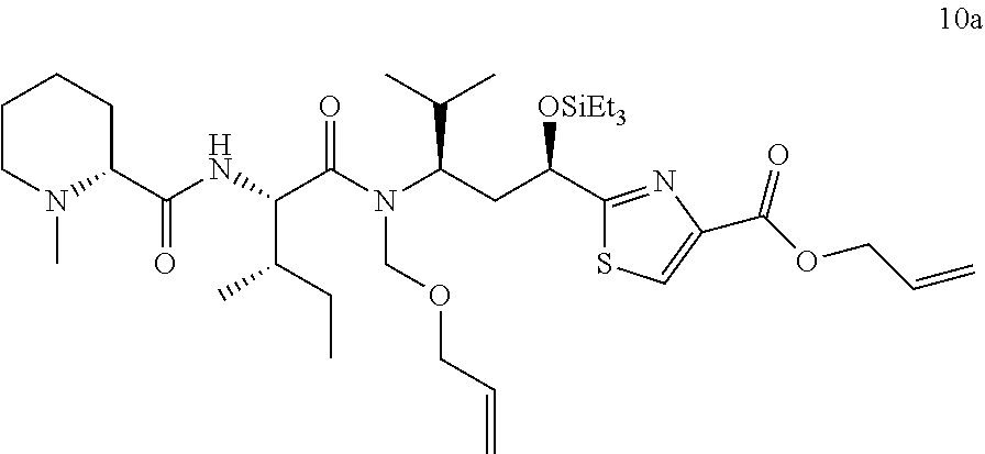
C1(C(CC(N(C(C(NC(C2CCCCN2C)=O)C(C)CC)=O)COCC=C)C(C)C)[OSiEt3])=NC(C(OCC=C)=O)=CS1
